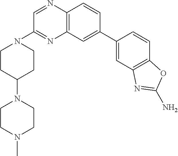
C1=C(C2=CC3=C(N=CC(N4CCC(N5CCN(C)CC5)CC4)=N3)C=C2)C=CC2=C1N=C(N)O2
